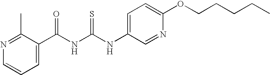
N(C(NC(=O)C1=CC=CN=C1C)=S)C1=CC=C(OCCCCC)N=C1
